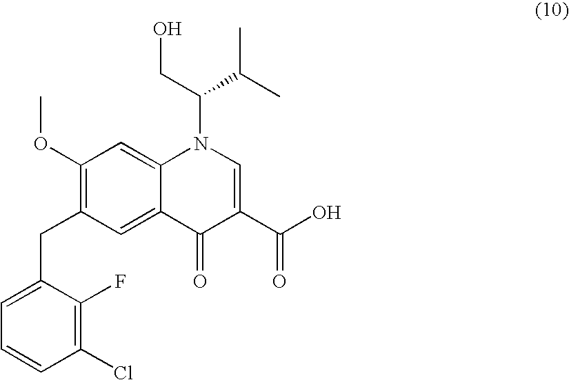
C1(OC)=C(CC2=CC=CC(Cl)=C2F)C=C2C(=C1)N(C(CO)C(C)C)C=C(C(O)=O)C2=O
